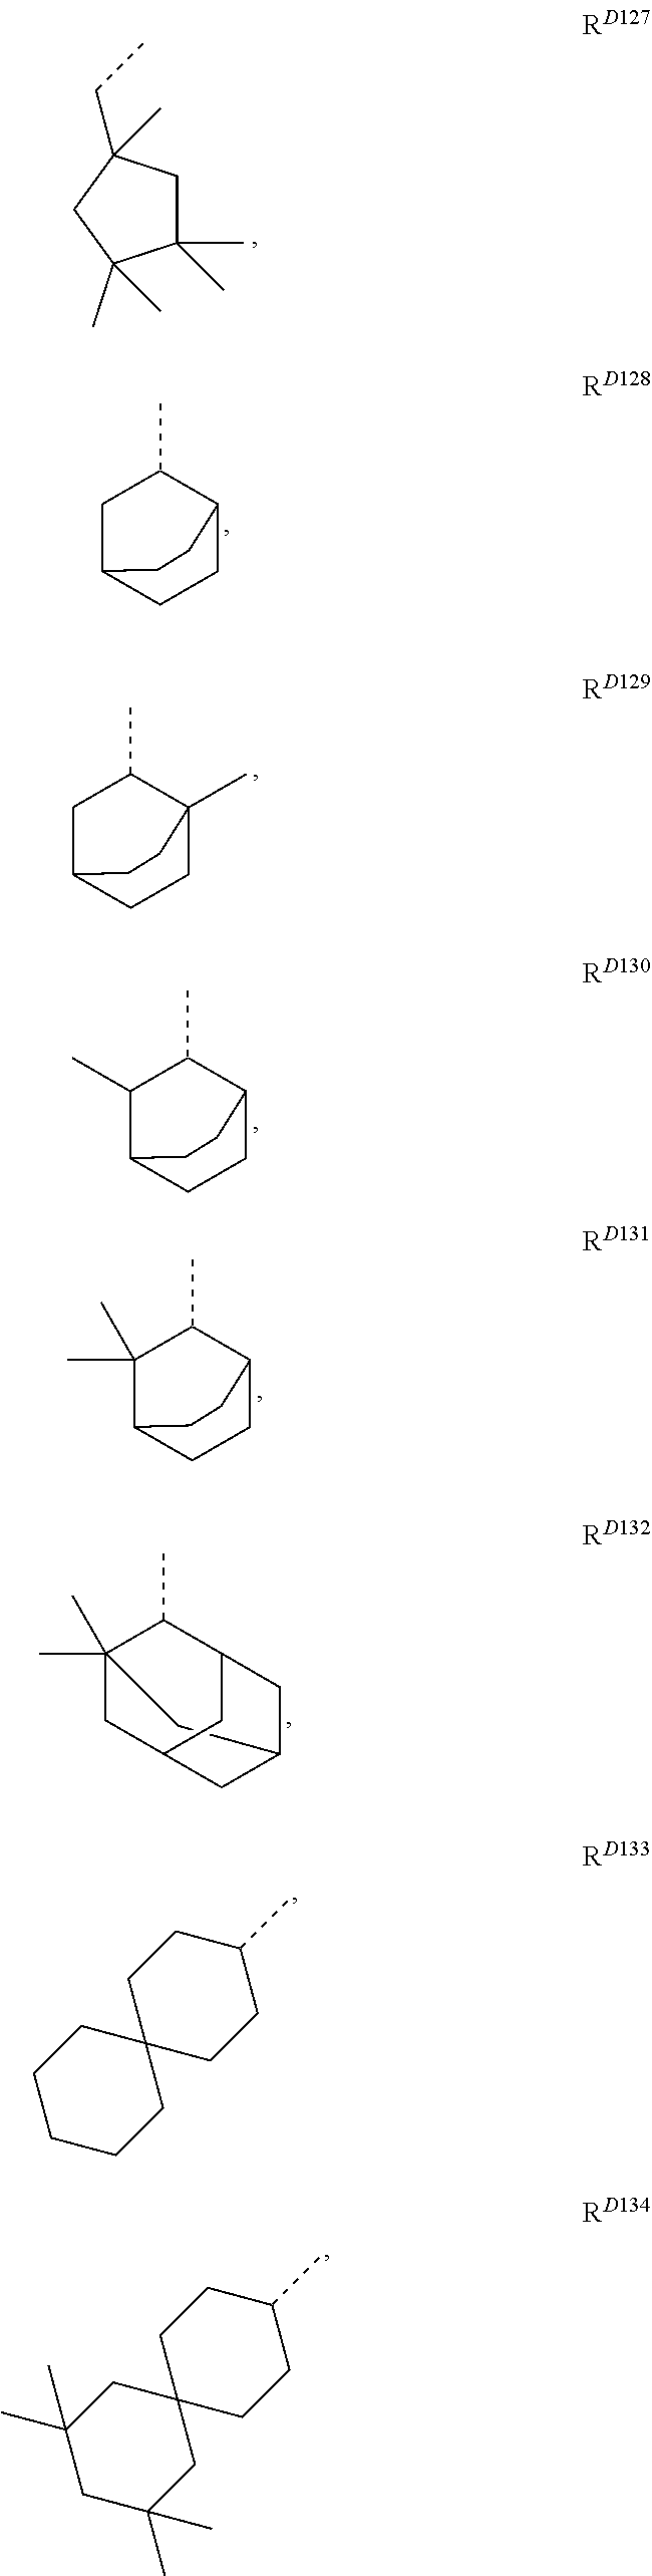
C1(C)(C)CC(CC)(C)CC1(C)C.C1C2CCC(C1C)CC2.C1C2CCC(C)(C1C)CC2.C1(C)C2CCC(C1C)CC2.C1(C)(C)C2CCC(C1C)CC2.C12(C)(C)CC3CC(CC(C1C)C3)C2.C12(CCCCC1)CCC(C)CC2.C12(CC(C)(C)CC(C)(C)C1)CCC(C)CC2
